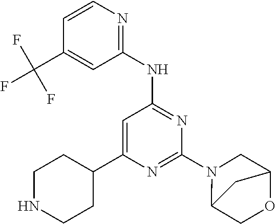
N1=C(N2C3COC(C2)C3)N=C(NC2=NC=CC(C(F)(F)F)=C2)C=C1C1CCNCC1
